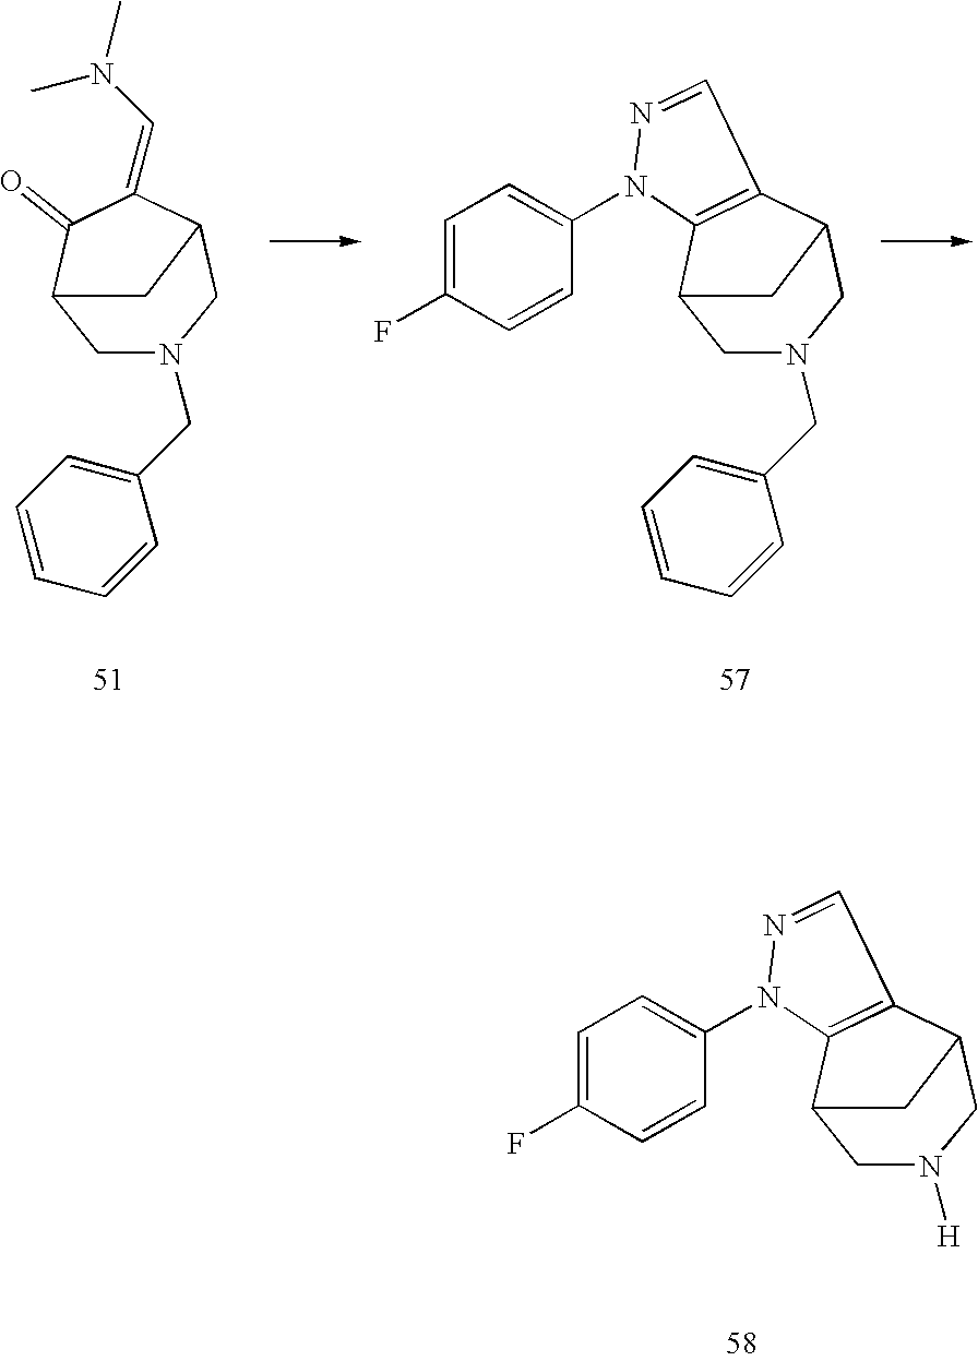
C1N(CC2=CC=CC=C2)CC2C(=CN(C)C)C(=O)C1C2.C1N(CC2=CC=CC=C2)CC2C3=C(C1C2)N(C1=CC=C(F)C=C1)N=C3.C1N([H])CC2C3=C(C1C2)N(C1=CC=C(F)C=C1)N=C3
